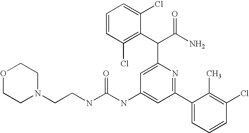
N(C1=CC(C2=CC=CC(Cl)=C2C)=NC(C(C(N)=O)C2=C(Cl)C=CC=C2Cl)=C1)C(NCCN1CCOCC1)=O
